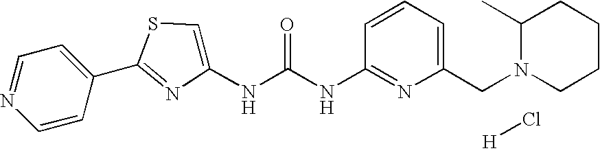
[H]Cl.C1=CC(C2=NC(NC(NC3=NC(CN4CCCCC4C)=CC=C3)=O)=CS2)=CC=N1
